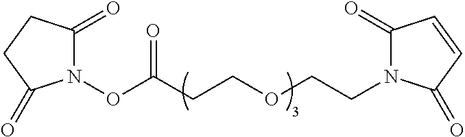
C1(=O)N(CCOCCC(ON2C(=O)CCC2=O)=O)C(=O)C=C1
